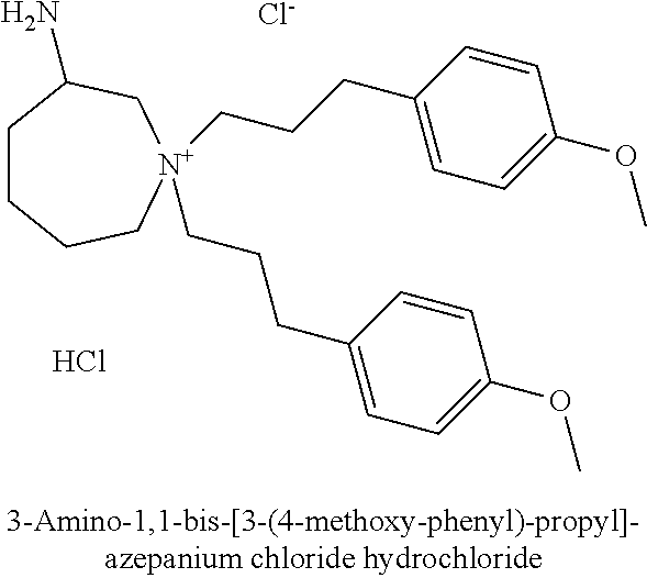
[Cl-].Cl.C(CCC1=CC=C(OC)C=C1)[N+]1(CCCC2=CC=C(OC)C=C2)CCCCC(N)C1
